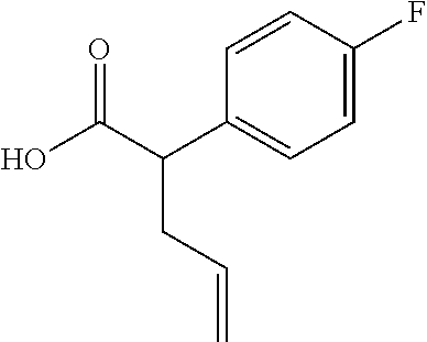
C1=CC(F)=CC=C1C(C(O)=O)CC=C
